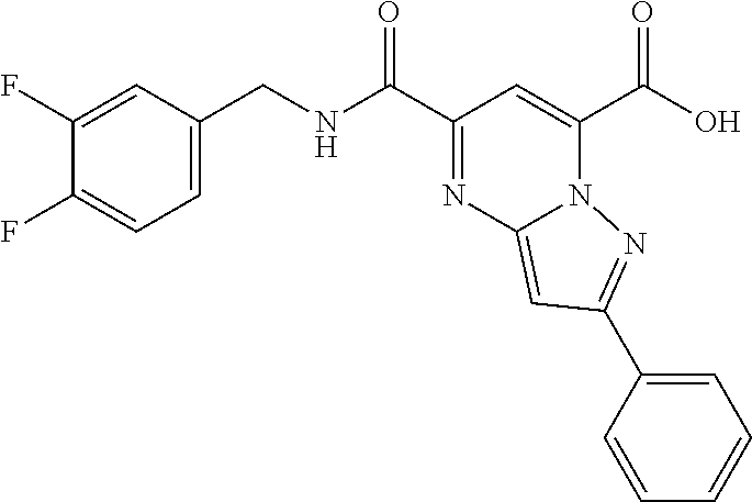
C1(F)=CC(CNC(=O)C2=NC3=CC(C4=CC=CC=C4)=NN3C(C(=O)O)=C2)=CC=C1F
